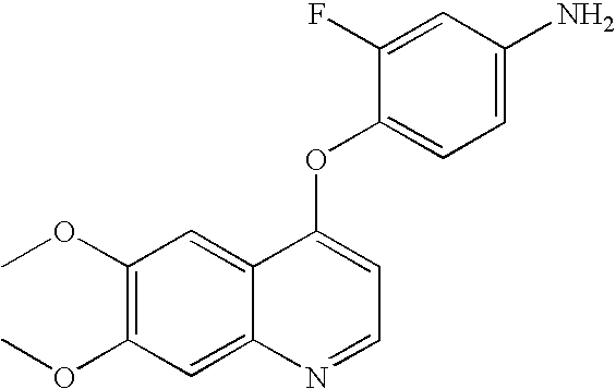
C1=C(F)C(OC2=CC=NC3=CC(OC)=C(OC)C=C23)=CC=C1N
